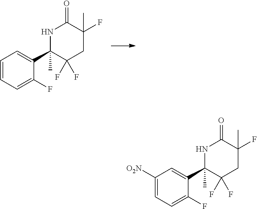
C1=CC=C(F)C(C2(C)C(F)(F)CC(F)(C)C(=O)N2)=C1.C1([O2N])=CC=C(F)C(C2(C)C(F)(F)CC(F)(C)C(=O)N2)=C1
